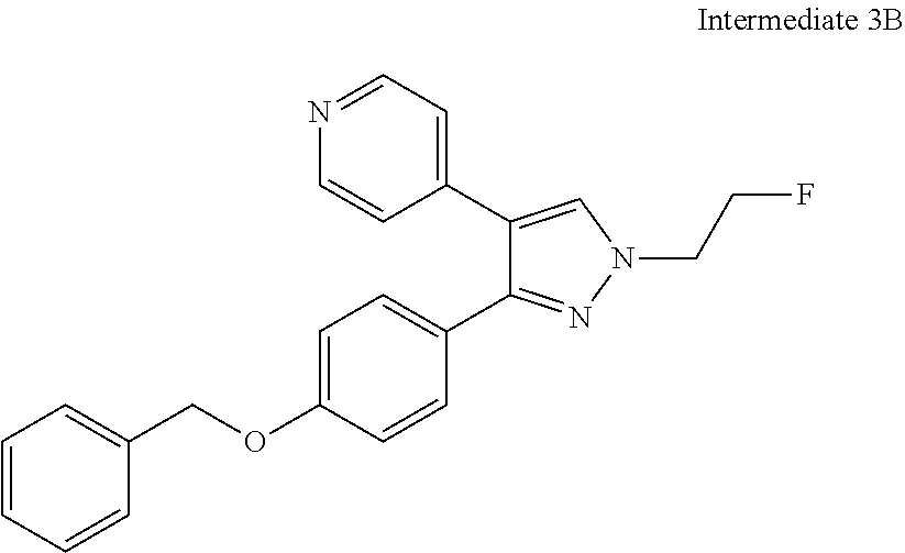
N1=CC=C(C2=CN(CCF)N=C2C2=CC=C(OCC3=CC=CC=C3)C=C2)C=C1
